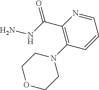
C1(C(NN)=O)=C(N2CCOCC2)C=CC=N1
